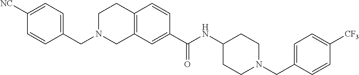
C1([NC])=CC=C(CN2CC3=C(CC2)C=CC(C(NC2CCN(CC4=CC=C([CF3])C=C4)CC2)=O)=C3)C=C1
